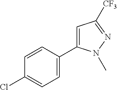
C1=CC(Cl)=CC=C1C1=CC([CF3])=NN1C
